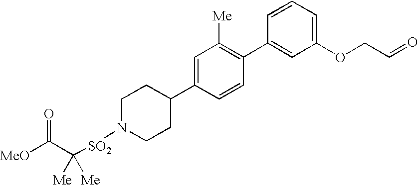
[MeO]C(=O)C([SO2]N1CCC(C2=CC([Me])=C(C3=CC(OCC=O)=CC=C3)C=C2)CC1)([Me])[Me]
